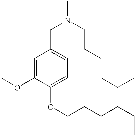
N(CC1=CC=C(OCCCCCC)C(OC)=C1)(C)CCCCCC
